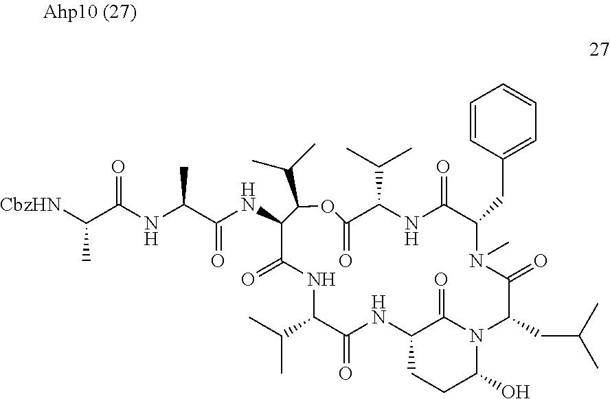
[CbzHN]C(C(NC(C(NC1C(=O)NC(C(C)C)C(=O)NC2CCC(O)N(C2=O)C(CC(C)C)C(=O)N(C)C(CC2=CC=CC=C2)C(=O)NC(C(C)C)C(=O)OC1C(C)C)=O)C)=O)C
